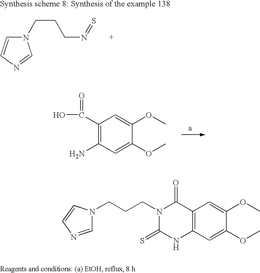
N1(CCCN=S)C=CN=C1.C1(C(O)=O)=C(N)C=C(OC)C(OC)=C1.C12=C(C=C(OC)C(OC)=C1)NC(=S)N(CCCN1C=NC=C1)C2=O
